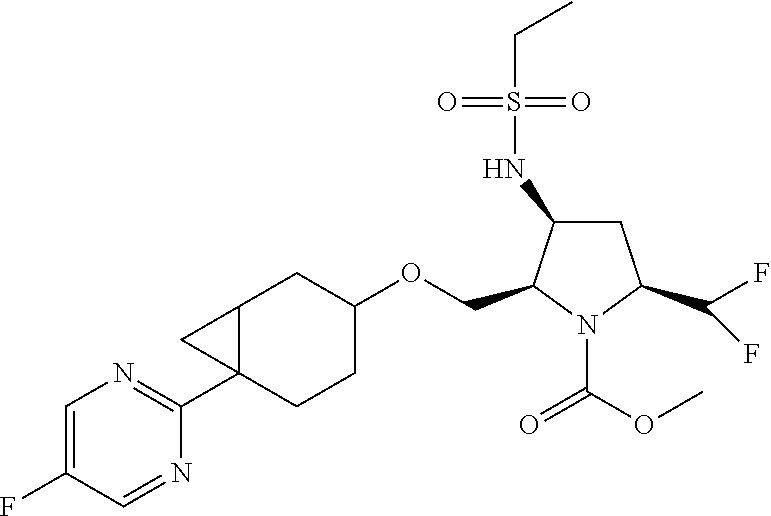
C12C(C3=NC=C(F)C=N3)(CCC(OCC3N(C(OC)=O)C(C(F)F)CC3NS(CC)(=O)=O)C1)C2
